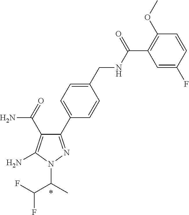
C1(C2=CC=C(CNC(C3=C(OC)C=CC(F)=C3)=O)C=C2)=NN(C(C)C(F)F)C(N)=C1C(=O)N
